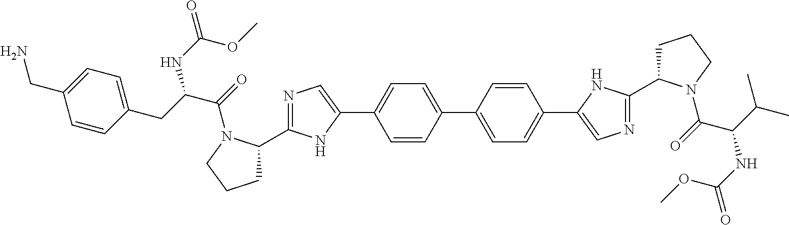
C(C(NC(=O)OC)C(=O)N1C(C2=NC=C(C3=CC=C(C4=CC=C(C5=CN=C(C6CCCN6C(=O)C(C(C)C)NC(=O)OC)N5)C=C4)C=C3)N2)CCC1)C1=CC=C(CN)C=C1
